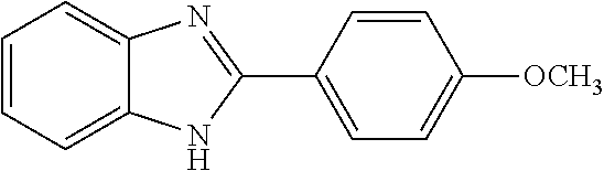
C1=CC=C2C(=C1)N=C(C1=CC=C([OCH3])C=C1)N2
